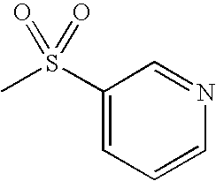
C1(S(C)(=O)=O)=CC=CN=C1
